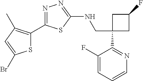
C1(CNC2=NN=C(C3=C(C)C=C(Br)S3)S2)(C2=NC=CC=C2F)CC(F)C1
